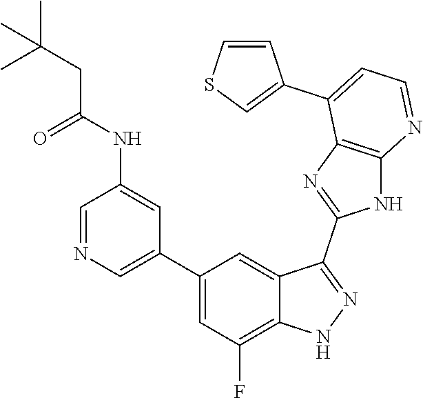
C1=NC=C(C2=CC(F)=C3C(=C2)C(C2=NC4=C(N2)N=CC=C4C2=CSC=C2)=NN3)C=C1NC(CC(C)(C)C)=O
